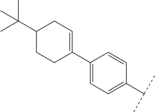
C1(C2=CC=C(C(C)C)C=C2)=CCC(C(C)(C)C)CC1
